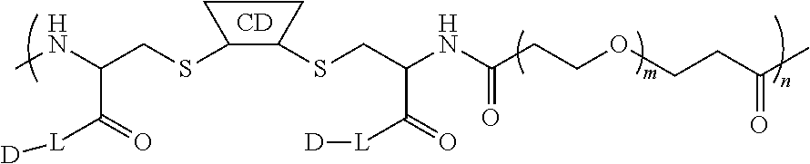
[CD].C1(SCC(NC)C(=O)[L][D])C(SCC(NC(CCOCCC(C)=O)=O)C(=O)[L][D])CC1
